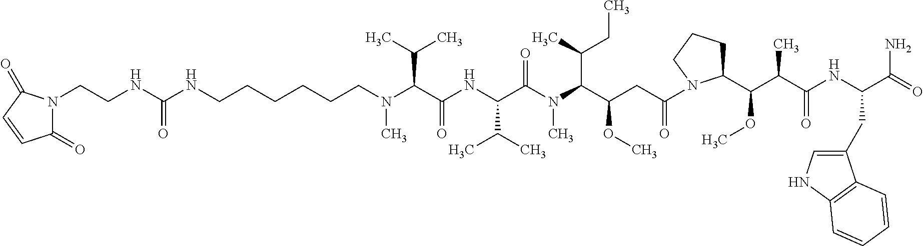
N(C(C(NC(C(N(C(C(CC(=O)N1C(C(C(C)C(NC(C(=O)N)CC2=CNC3=C2C=CC=C3)=O)OC)CCC1)OC)C(CC)C)C)=O)C(C)C)=O)C(C)C)(CCCCCCNC(NCCN1C(=O)C=CC1=O)=O)C
